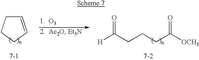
C1=CCCC1.[H]C(CCCC([OCH3])=O)=O
